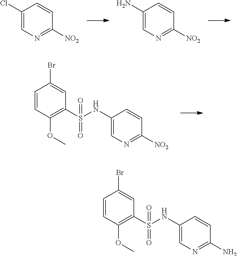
ClC1=CN=C([NO2])C=C1.NC1=CN=C([NO2])C=C1.C1=CC(OC)=C(S(NC2=CN=C([NO2])C=C2)(=O)=O)C=C1Br.C1=CC(OC)=C(S(NC2=CN=C(N)C=C2)(=O)=O)C=C1Br
